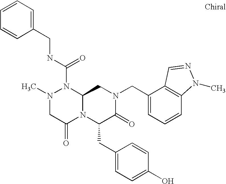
N1(C(NCC2=CC=CC=C2)=O)N(C)CC(=O)N2C1CN(CC1=CC=CC3=C1C=NN3C)C(=O)C2CC1=CC=C(O)C=C1
